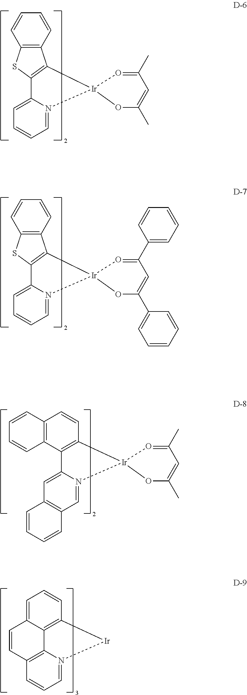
C1=N2C(=CC=C1)C1=C([Ir]23OC(C)=CC(C)=O3)C2=C(S1)C=CC=C2.C1=N2C(=CC=C1)C1=C([Ir]23OC(C2=CC=CC=C2)=CC(C2=CC=CC=C2)=O3)C2=C(S1)C=CC=C2.C1=N2C(=CC3=C1C=CC=C3)C1=C([Ir]23OC(C)=CC(C)=O3)C=CC2=C1C=CC=C2.C1=N2C3=C(C=C1)C=CC1=CC=CC(=C31)[Ir]2
